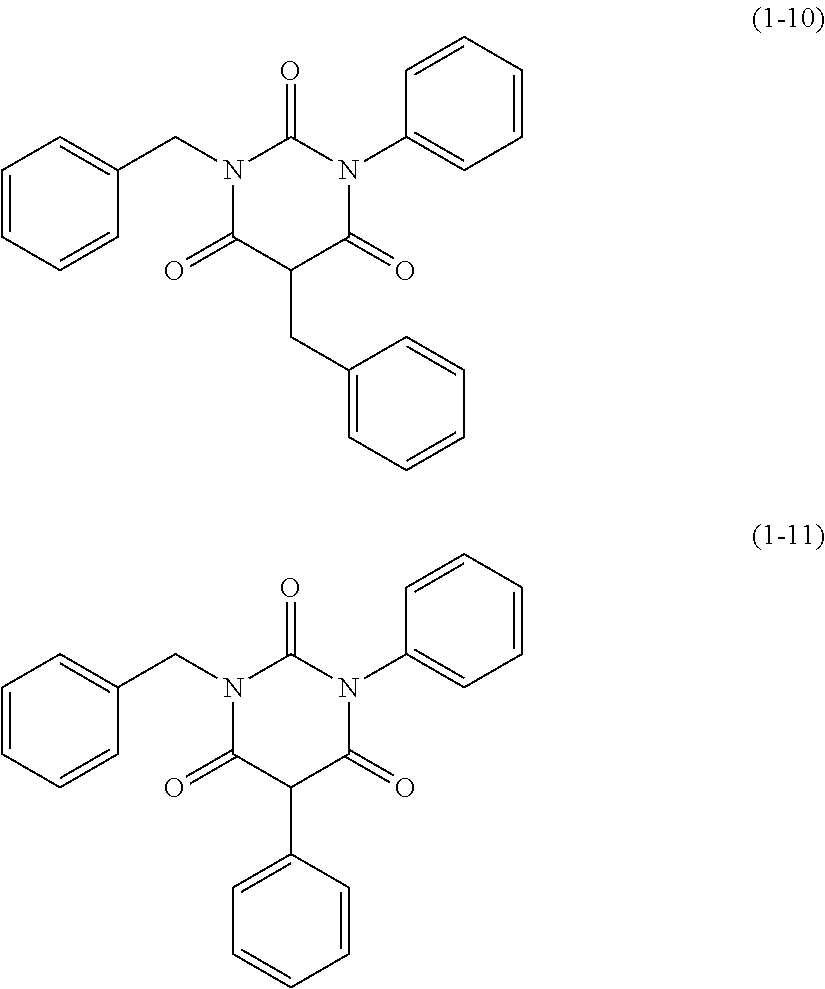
C1=CC=CC(CN2C(=O)C(CC3=CC=CC=C3)C(=O)N(C3=CC=CC=C3)C2=O)=C1.C1=CC=CC(CN2C(=O)C(C3=CC=CC=C3)C(=O)N(C3=CC=CC=C3)C2=O)=C1
